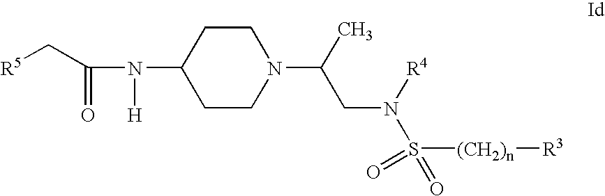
[R5]CC(N(C1CCN(C(C)CN(S(=O)([(CH2)n][R3])=O)[R4])CC1)[H])=O
